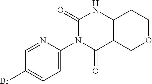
C1(=O)N(C2=CC=C(Br)C=N2)C(=O)C2=C(N1)CCOC2
